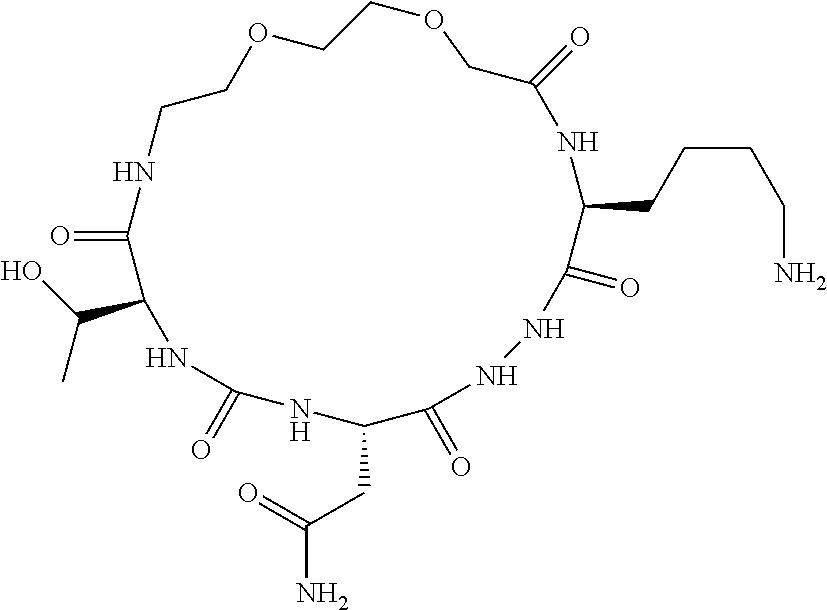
O=C1C(C(C)O)NC(=O)NC(CC(=O)N)C(=O)NNC(=O)C(CCCCN)NC(=O)COCCOCCN1
